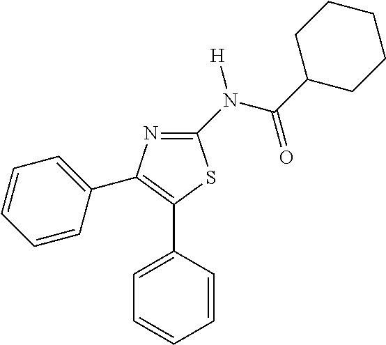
C1(N(C(=O)C2CCCCC2)[H])=NC(C2=CC=CC=C2)=C(C2=CC=CC=C2)S1
